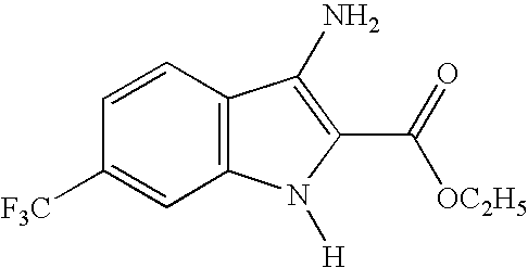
C1([F3C])=CC2=C(C=C1)C(N)=C(C([OC2H5])=O)N2[H]
